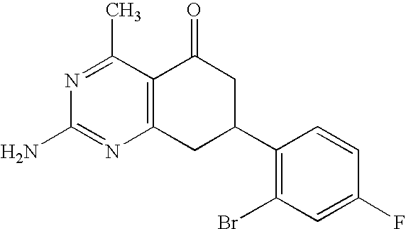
C12=C(C(C)=NC(N)=N1)C(=O)CC(C1=C(Br)C=C(F)C=C1)C2
